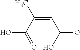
O=C(C(=CC(O)O)C)O
